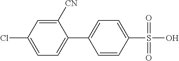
C1([CN])=CC(Cl)=CC=C1C1=CC=C(S(O)(=O)=O)C=C1
